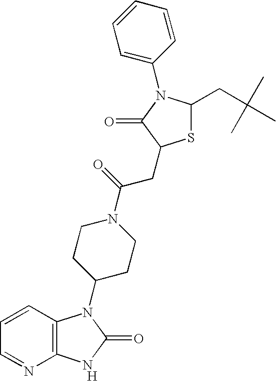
[H].C12=C(C=CC=N1)N(C1CCN(C(=O)CC3SC(CC(C)(C)C)N(C4=CC=CC=C4)C3=O)CC1)C(=O)N2
